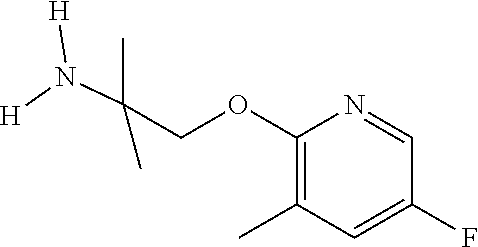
C1(OCC(C)(C)N([H])[H])=C(C)C=C(F)C=N1
